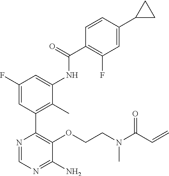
O(C1=C(C2=C(C)C(NC(C3=C(F)C=C(C4CC4)C=C3)=O)=CC(F)=C2)N=CN=C1N)CCN(C(C=C)=O)C
